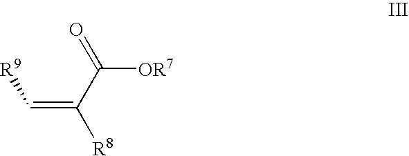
[R8]C(C(=O)[OR7])=C[R9]
